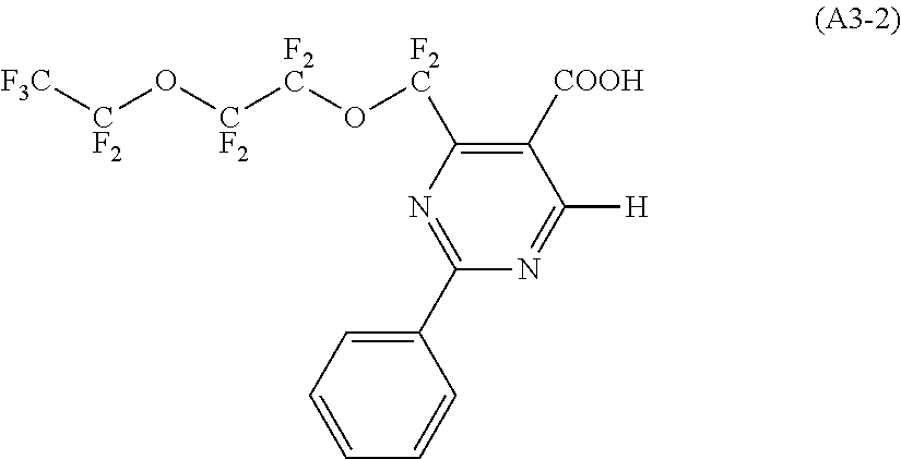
[F3C][CF2]O[CF2][F2C]O[F2C]C1=C([COOH])C([H])=NC(C2=CC=CC=C2)=N1
